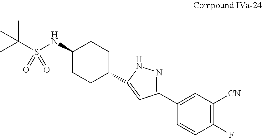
C1(F)=C([CN])C=C(C2=NNC(C3CCC(NS(C(C)(C)C)(=O)=O)CC3)=C2)C=C1
